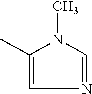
CC1=CN=CN1C
